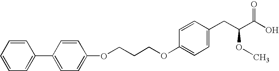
O(C1=CC=C(CC(C(O)=O)OC)C=C1)CCCOC1=CC=C(C2=CC=CC=C2)C=C1
